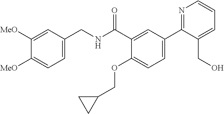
C1=C(CNC(C2=CC(C3=NC=CC=C3CO)=CC=C2OCC2CC2)=O)C=C([MeO])C([MeO])=C1
